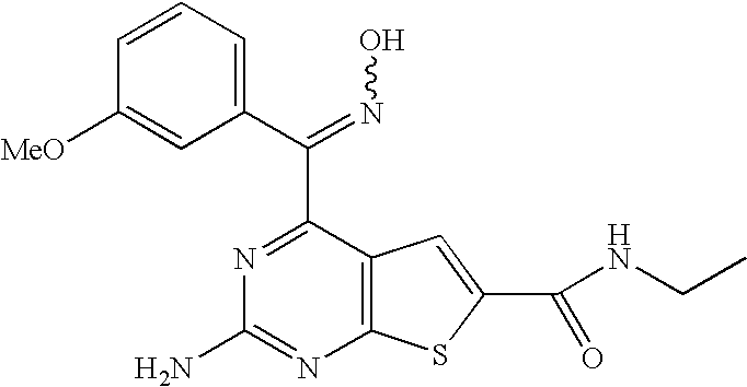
C1(C(=NO)C2=NC(N)=NC3=C2C=C(C(NCC)=O)S3)=CC=CC([MeO])=C1
